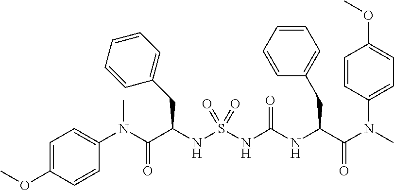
C(C(NS(NC(NC(C(N(C)C1=CC=C(OC)C=C1)=O)CC1=CC=CC=C1)=O)(=O)=O)CC1=CC=CC=C1)(N(C)C1=CC=C(OC)C=C1)=O
